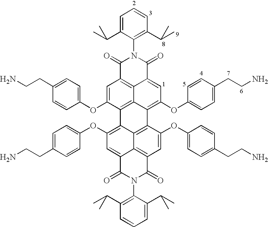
C1(=O)C2=C3C(=CC(OC4=CC=C(CCN)C=C4)=C4C3=C(C(OC3=CC=C(CCN)C=C3)=C2)C2=C(OC3=CC=C(CCN)C=C3)C=C3C5=C(C=C(OC6=CC=C(CCN)C=C6)C4=C25)C(=O)N(C2=C(C(C)C)C=CC=C2C(C)C)C3=O)C(=O)N1C1=C(C(C)C)C=CC=C1C(C)C
